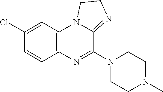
C12=C(C=C(Cl)C=C1)N1C(=NCC1)C(N1CCN(C)CC1)=N2
